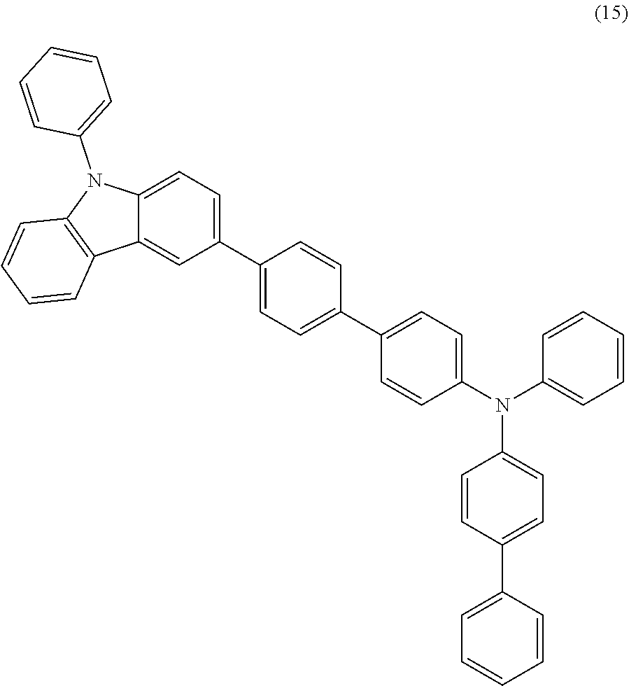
C1=CC(N(C2=CC=C(C3=CC=C(C4=CC=C5C(=C4)C4=C(N5C5=CC=CC=C5)C=CC=C4)C=C3)C=C2)C2=CC=C(C3=CC=CC=C3)C=C2)=CC=C1
